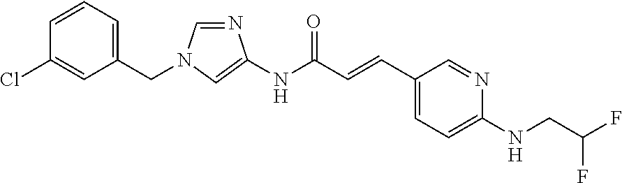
C1=CC=C(CN2C=NC(NC(C=CC3=CC=C(NCC(F)F)N=C3)=O)=C2)C=C1Cl
